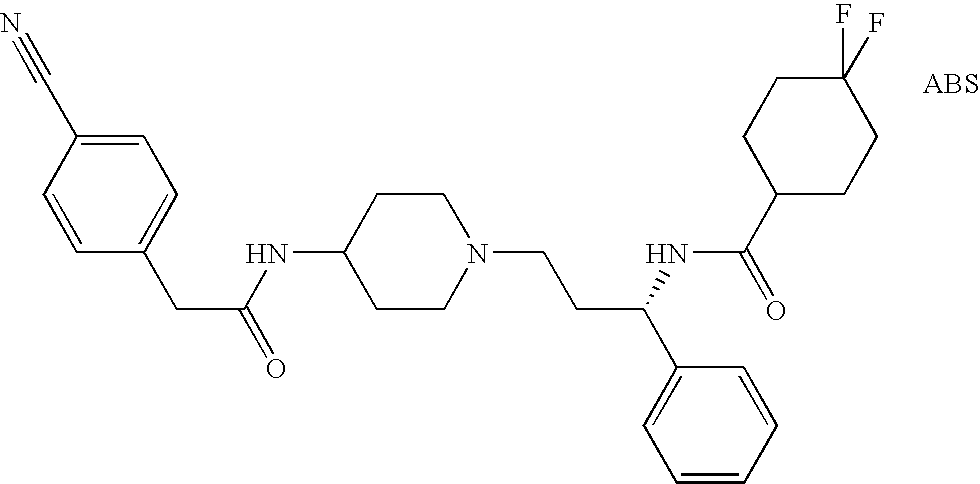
N(C1CCN(CCC(C2=CC=CC=C2)NC(C2CCC(F)(F)CC2)=O)CC1)C(CC1=CC=C(C#N)C=C1)=O
